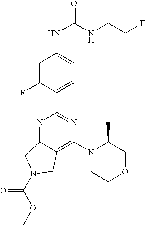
C1=C(F)C(C2=NC(N3CCOCC3C)=C3C(=N2)CN(C(=O)OC)C3)=CC=C1NC(NCCF)=O
